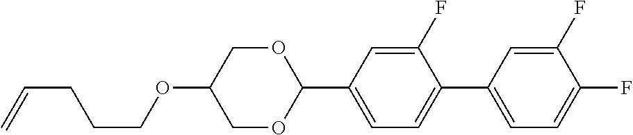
C(CCOC1COC(C2=CC=C(C3=CC=C(F)C(F)=C3)C(F)=C2)OC1)C=C
